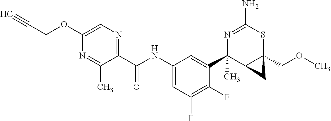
N1=C(N)SC2(COC)C(C1(C1=CC(NC(C3=NC=C(OCC#C)N=C3C)=O)=CC(F)=C1F)C)C2
